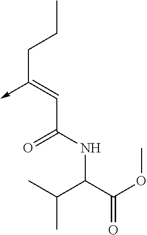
C(C(NC(C(=O)OC)C(C)C)=O)=C(CCC)->C
